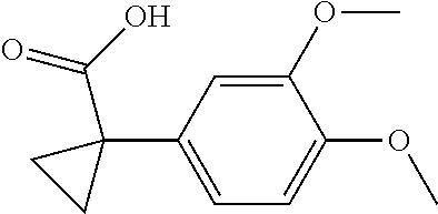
C1=C(C2(C(O)=O)CC2)C=C(OC)C(OC)=C1
